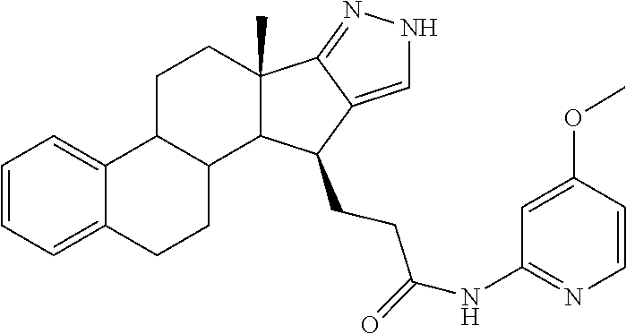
C1=C(OC)C=CN=C1NC(=O)CCC1C2=CNN=C2C2(C)C1C1C(C3=CC=CC=C3CC1)CC2
